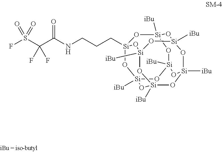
FS(C(C(NCCC[Si]12O[Si]3([iBu])O[Si]4([iBu])O[Si]([iBu])(O1)O[Si]1([iBu])O[Si]([iBu])(O[Si]([iBu])(O[Si]([iBu])(O1)O2)O3)O4)=O)(F)F)(=O)=O
